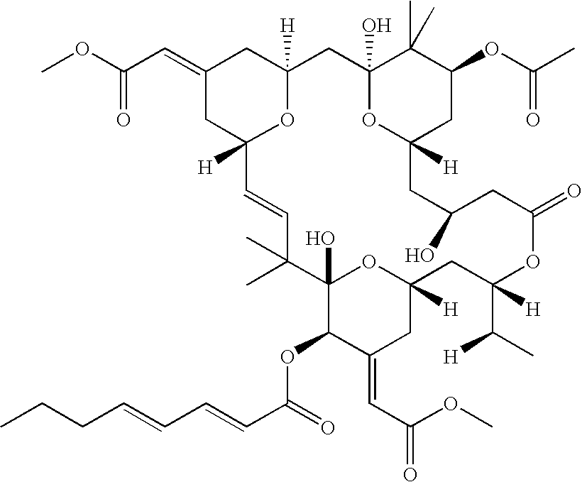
COC(C=C1CC2([H])OC([H])(C1)CC1(O)OC([H])(CC(OC(C)=O)C1(C)C)CC(O)CC(=O)OC(C(C)[H])([H])CC1([H])OC(O)(C(OC(C=CC=CCCC)=O)C(=CC(OC)=O)C1)C(C)(C)C=C2)=O
